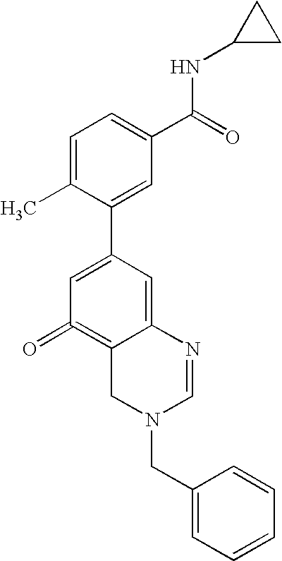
C1=C2C(=C(=O)C=C1C1=CC(C(=O)NC3CC3)=CC=C1C)CN(CC1=CC=CC=C1)C=N2
